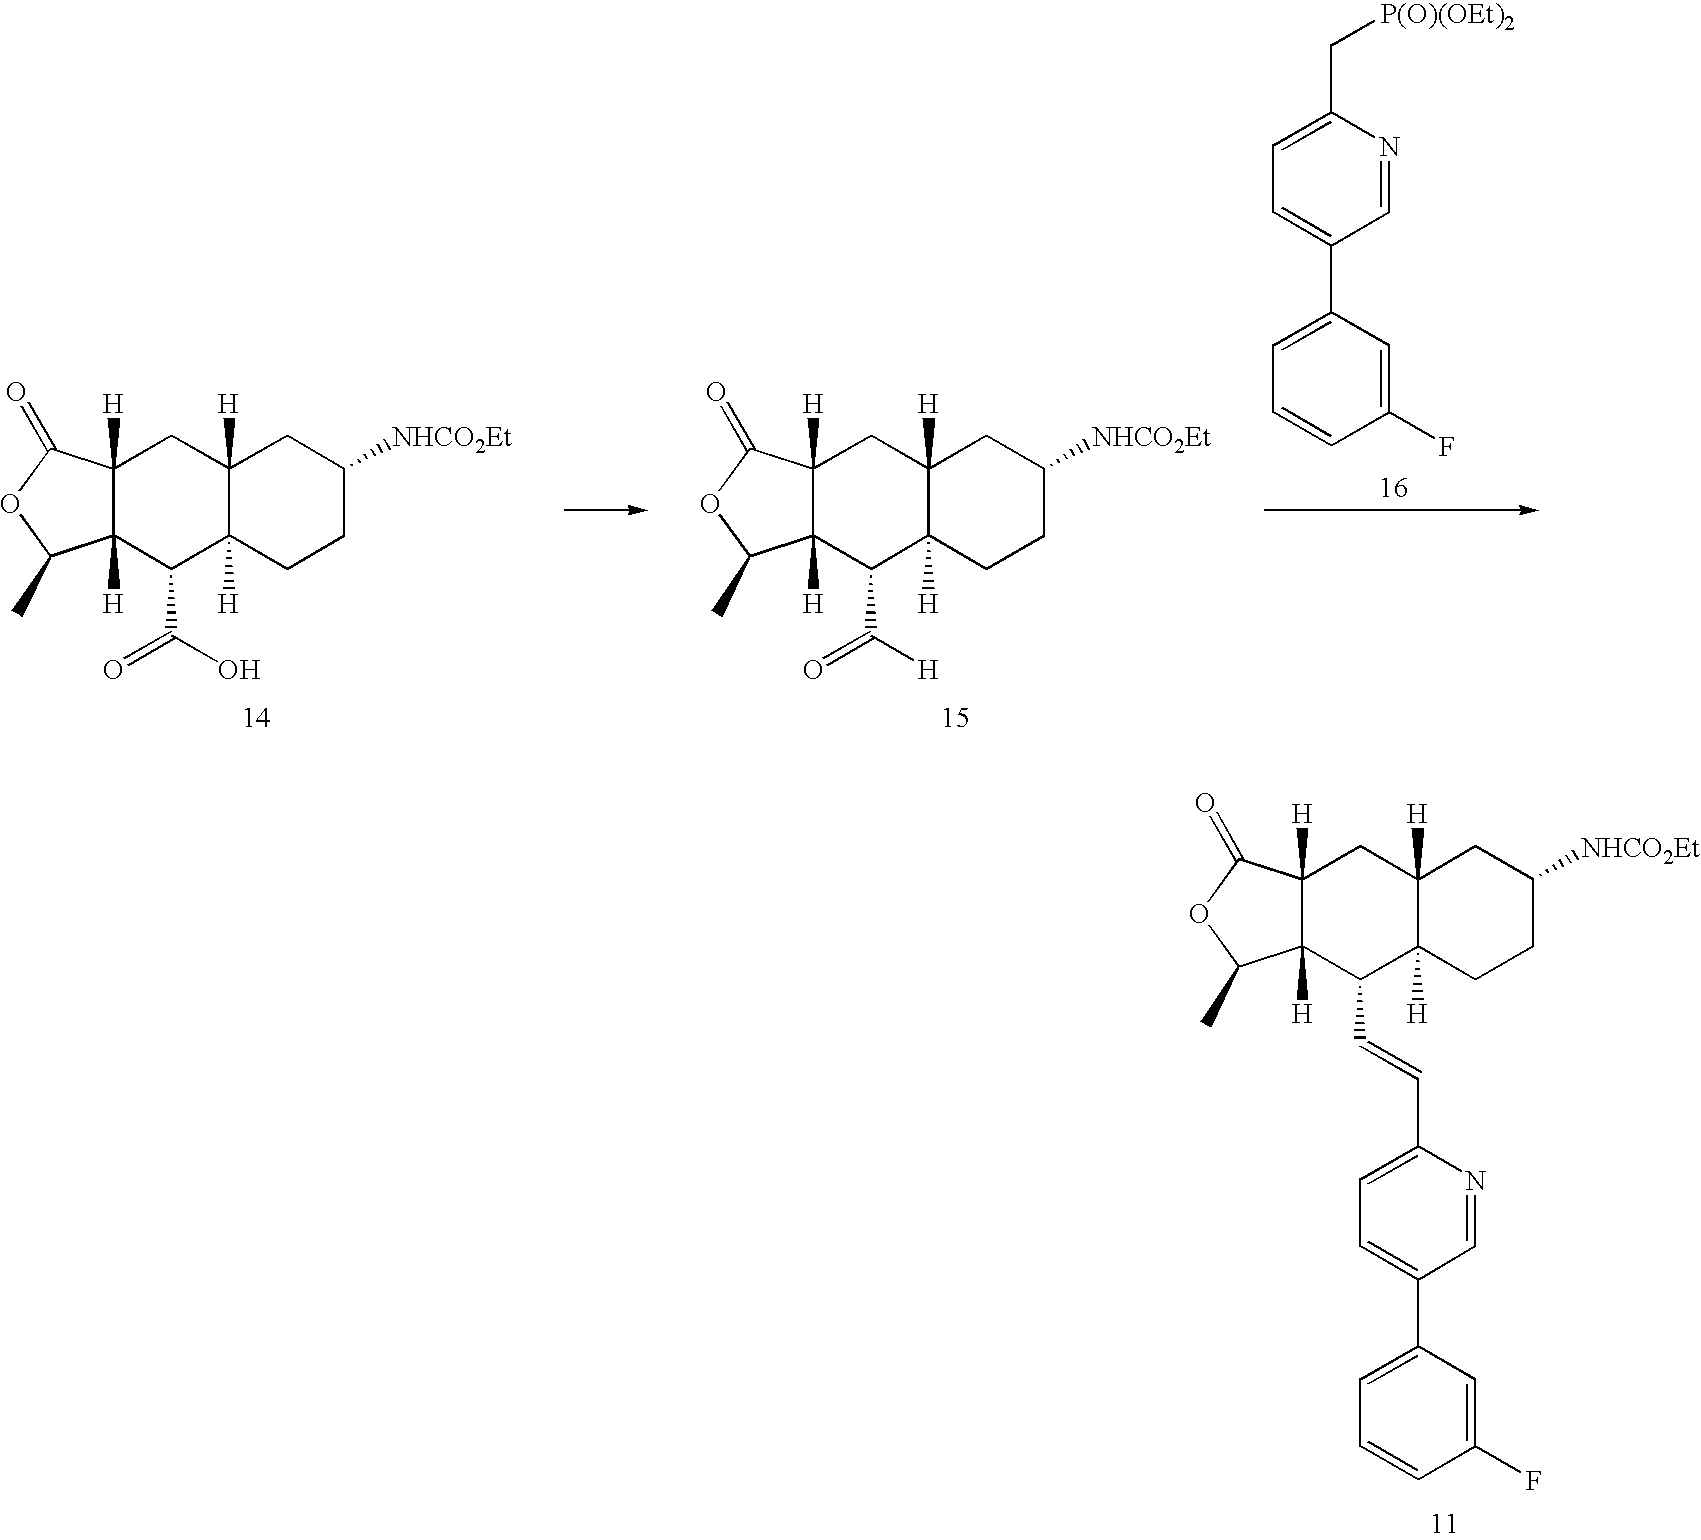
C12([H])C([H])(CCC([NHCO2Et])C1)C(C=CC1=CC=C(C3=CC=CC(F)=C3)C=N1)C1([H])C([H])(C2)C(=O)OC1C.C12([H])C([H])(CCC([NHCO2Et])C1)C(C(=O)O)C1([H])C([H])(C2)C(=O)OC1C.C12([H])C([H])(CCC([NHCO2Et])C1)C(C(=O)[H])C1([H])C([H])(C2)C(=O)OC1C.C1=C(C[P(O)(OEt)2])N=CC(C2=CC=CC(F)=C2)=C1
